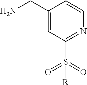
C1(CN)=CC(S([R])(=O)=O)=NC=C1
